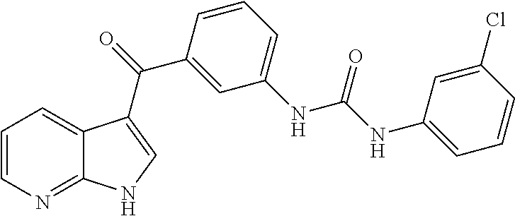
C1=CN=C2C(=C1)C(C(C1=CC(NC(=O)NC3=CC=CC(Cl)=C3)=CC=C1)=O)=CN2
